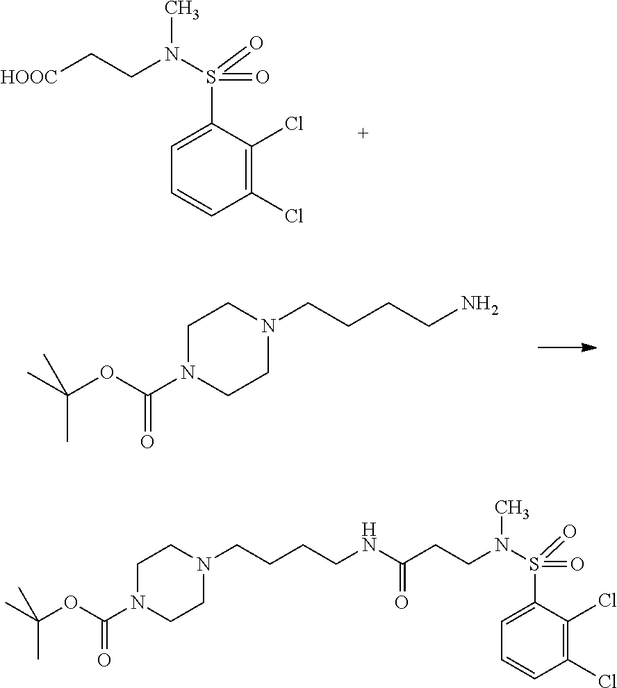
C1(Cl)=C(Cl)C=CC=C1S(=O)(N(CC[HOOC])C)=O.C(N)CCCN1CCN(C(OC(C)(C)C)=O)CC1.C(NC(CCN(C)S(=O)(C1=CC=CC(Cl)=C1Cl)=O)=O)CCCN1CCN(C(OC(C)(C)C)=O)CC1
